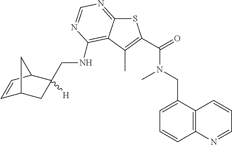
S1C2=NC=NC(NCC3([H])CC4C=CC3C4)=C2C(C)=C1C(N(CC1=CC=CC2=C1C=CC=N2)C)=O
